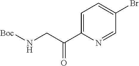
C1=C(C(=O)CN[Boc])N=CC(Br)=C1
